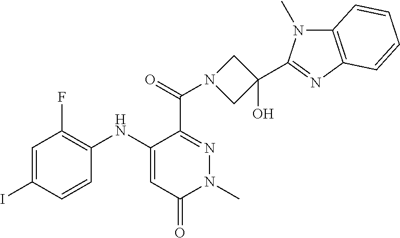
C1=C(I)C=CC(NC2=CC(=O)N(C)N=C2C(=O)N2CC(O)(C3=NC4=C(N3C)C=CC=C4)C2)=C1F
